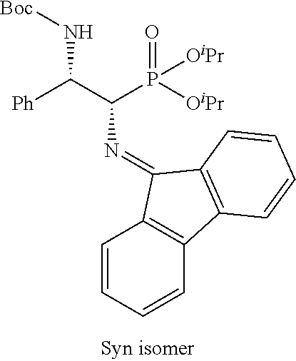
C1=CC=CC2=C1C(=NC(C([Ph])N[Boc])P(=O)([OiPr])[OiPr])C1=C2C=CC=C1
